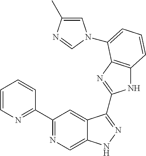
C1(C2=NC=C3C(=C2)C(C2=NC4=C(N2)C=CC=C4N2C=C(C)N=C2)=NN3)=NC=CC=C1
